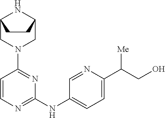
C12CN(C3=NC(NC4=CC=C(C(CO)[Me])N=C4)=NC=C3)CC(N1)CC2
